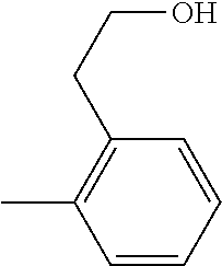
C1=CC=CC(CCO)=C1C
